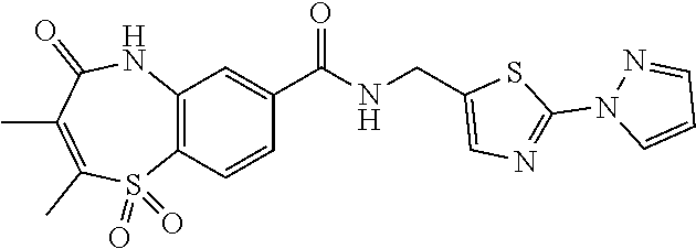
C12=C(C=CC(C(NCC3=CN=C(N4C=CC=N4)S3)=O)=C1)S(=O)(=O)C(C)=C(C)C(=O)N2
